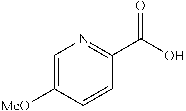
C1=C([MeO])C=CC(C(O)=O)=N1
